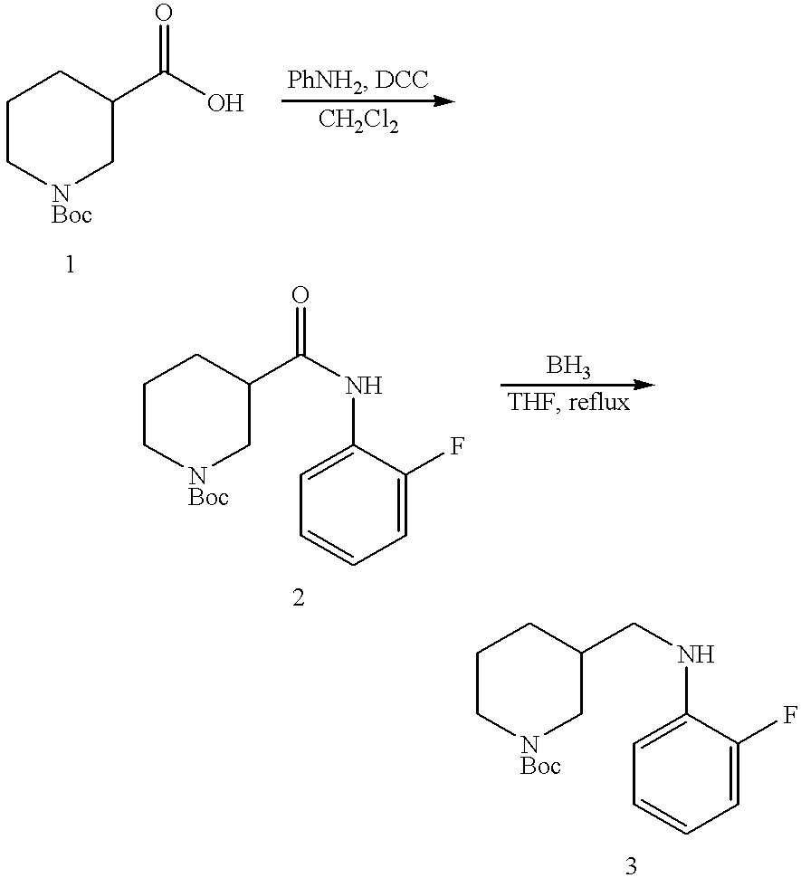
C1C[NBoc]CC(C(O)=O)C1.C1C[NBoc]CC(C(NC2=CC=CC=C2F)=O)C1.C1C[NBoc]CC(CNC2=CC=CC=C2F)C1
